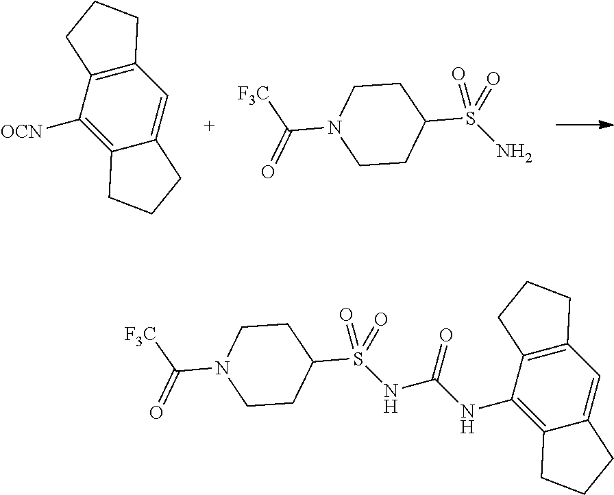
C1([OCN])=C2C(=CC3=C1CCC3)CCC2.C1CC(S(=O)(=O)N)CCN1C([F3C])=O.C1CC(S(=O)(=O)NC(=O)NC2=C3C(=CC4=C2CCC4)CCC3)CCN1C([F3C])=O
